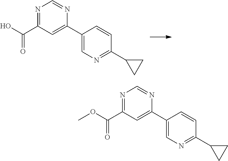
N1=C(C(O)=O)C=C(C2=CN=C(C3CC3)C=C2)N=C1.N1=C(C(OC)=O)C=C(C2=CN=C(C3CC3)C=C2)N=C1
